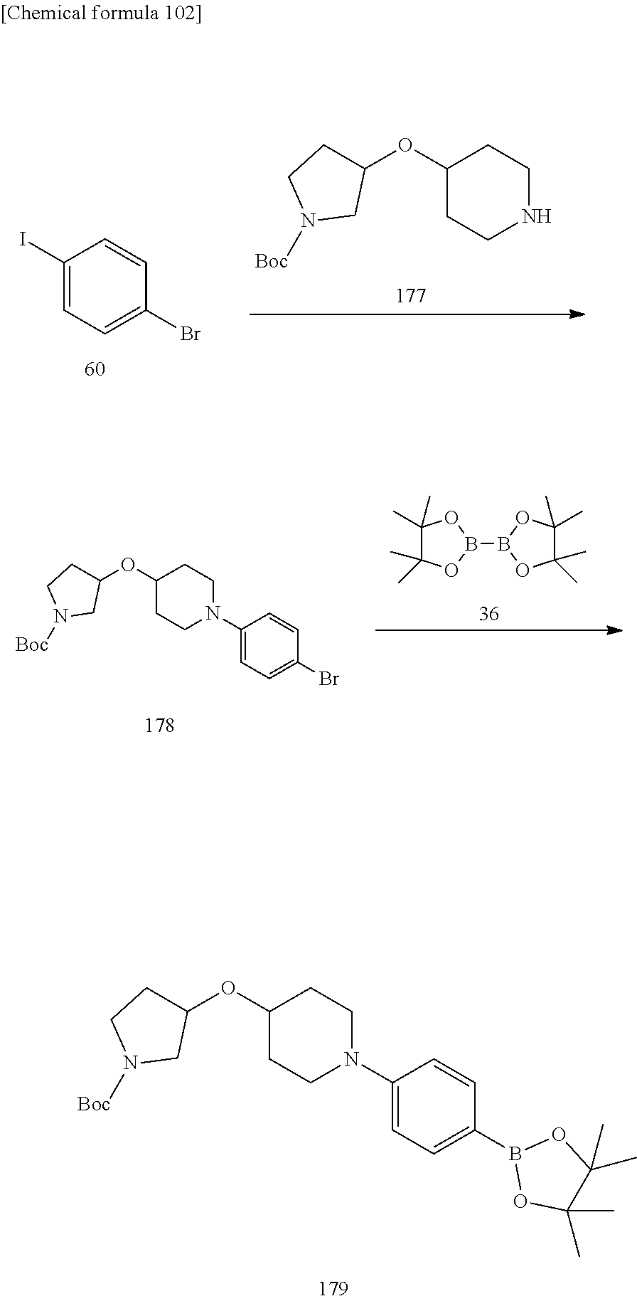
C1(I)=CC=C(Br)C=C1.C1(OC2CCN([Boc])C2)CCNCC1.C1=CC(N2CCC(OC3CCN([Boc])C3)CC2)=CC=C1Br.B1(B2OC(C)(C)C(C)(C)O2)OC(C)(C)C(C)(C)O1.C1=CC(N2CCC(OC3CCN([Boc])C3)CC2)=CC=C1B1OC(C)(C)C(C)(C)O1
